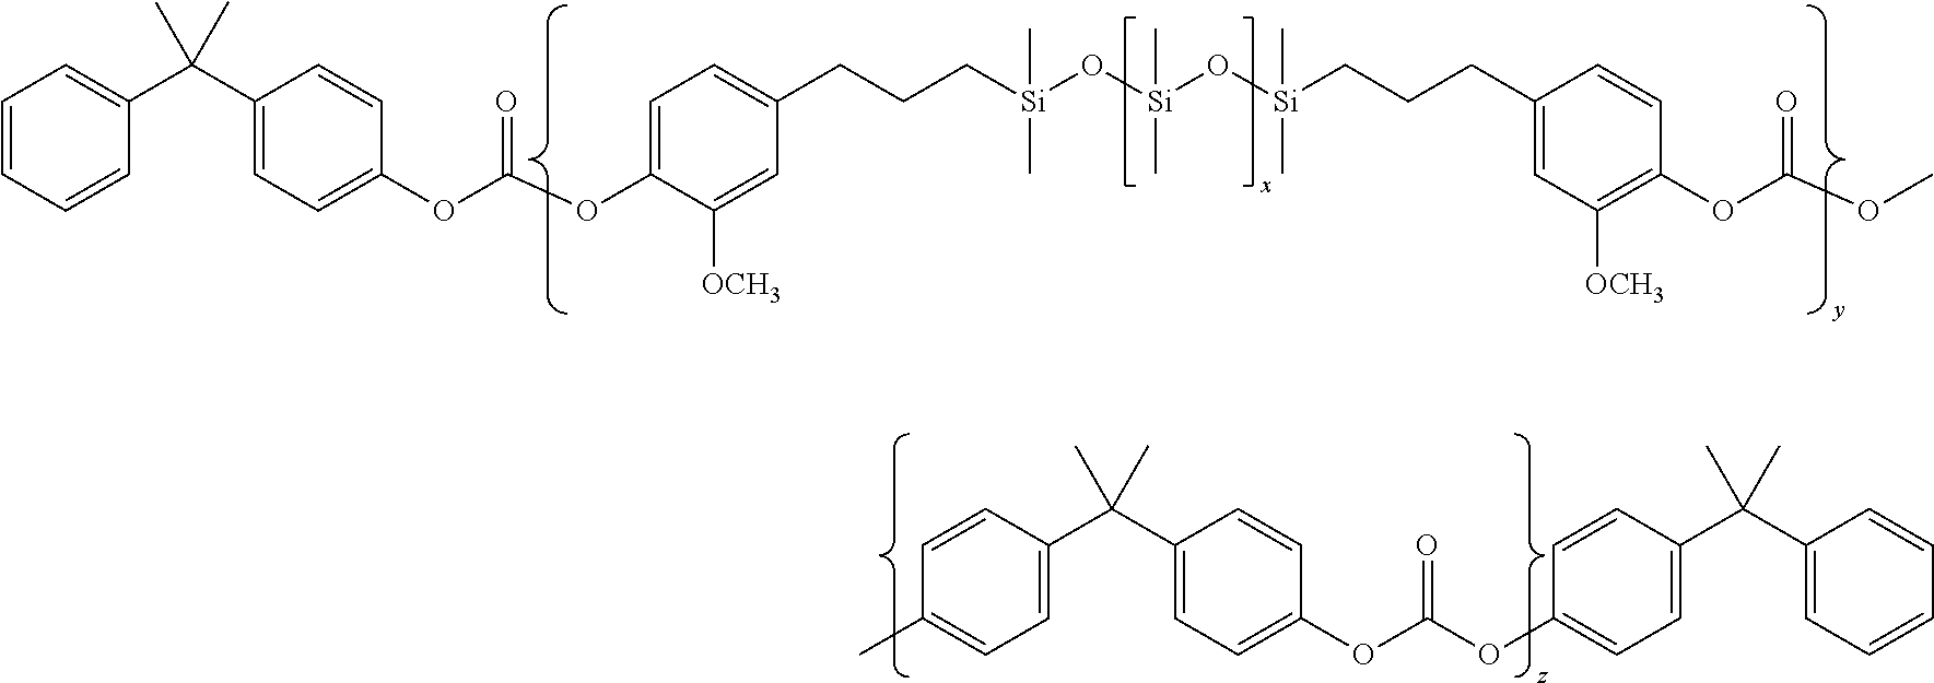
C1=CC=CC(C(C2=CC=C(OC(OC3=CC=C(CCC[Si](O[Si](O[Si](CCCC4=CC([OCH3])=C(OC(OC)=O)C=C4)(C)C)(C)C)(C)C)C=C3[OCH3])=O)C=C2)(C)C)=C1.C1=C(C(C2=CC=C(OC(OC3=CC=C(C(C4=CC=CC=C4)(C)C)C=C3)=O)C=C2)(C)C)C=CC(C)=C1
